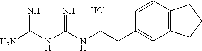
Cl.C(NC(NC(N)=N)=N)CC1=CC2=C(C=C1)CCC2
